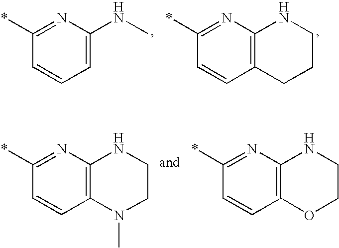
*C1=NC(NC)=CC=C1.*C1=NC2=C(C=C1)CCCN2.*C1=NC2=C(C=C1)N(C)CCN2.*C1=NC2=C(C=C1)OCCN2
